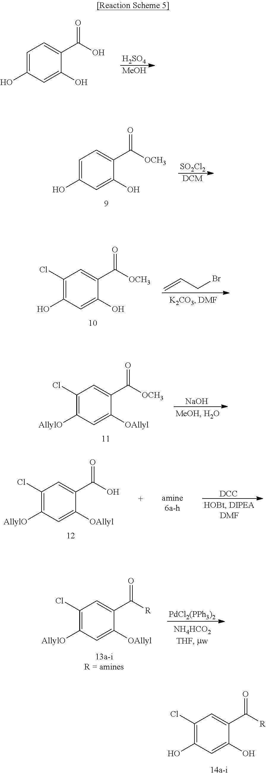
[H2SO4].[MeOH].C1=C(O)C=C(O)C(C(O)=O)=C1.[SO2Cl2].[DCM].C1=C(O)C=C(O)C(C([OCH3])=O)=C1.C=CCBr.C1(Cl)=C(O)C=C(O)C(C([OCH3])=O)=C1.[PdCl2(PPh3)2].C1(Cl)=C([AllylO])C=C([OAllyl])C(C([R])=O)=C1.C1(Cl)=C(O)C=C(O)C(C([R])=O)=C1.C1(Cl)=C([AllylO])C=C([OAllyl])C(C(O)=O)=C1.[DCC].C1(Cl)=C([AllylO])C=C([OAllyl])C(C([OCH3])=O)=C1.[NaOH]
